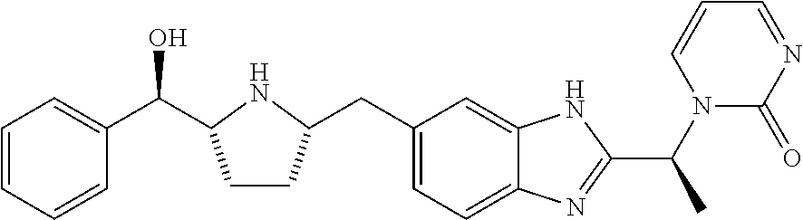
C1=CC=CC(C(C2CCC(CC3=CC=C4C(=C3)NC(C(N3C(=O)N=CC=C3)C)=N4)N2)O)=C1
